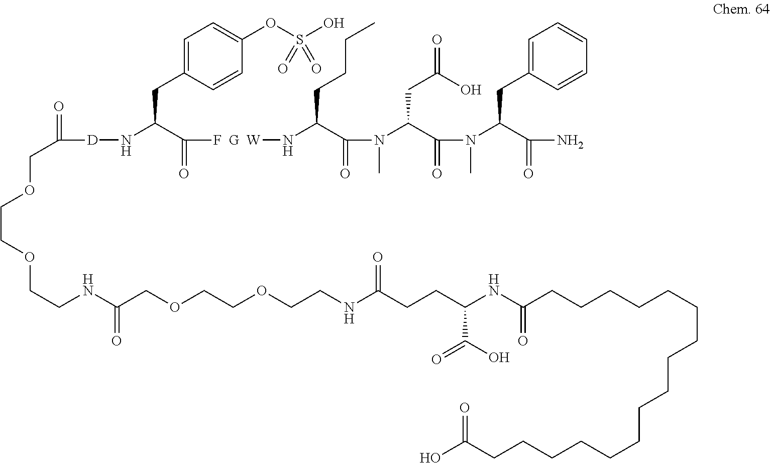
C1=C(CC(C([F  G  W]NC(C(N(C(C(N(C(C(N)=O)CC2=CC=CC=C2)C)=O)CC(O)=O)C)=O)CCCC)=O)N[D]C(COCCOCCNC(COCCOCCNC(CCC(NC(CCCCCCCCCCCCCCCCC(O)=O)=O)C(O)=O)=O)=O)=O)C=CC(OS(O)(=O)=O)=C1
